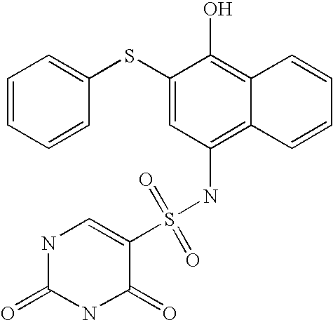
C1=CC=CC(SC2=CC(NS(=O)(=O)C3=CNC(=O)NC3=O)=C3C(=C2O)C=CC=C3)=C1
